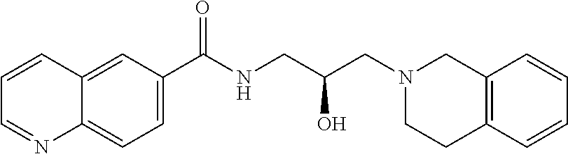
C12=CC(C(NCC(CN3CCC4=C(C3)C=CC=C4)O)=O)=CC=C1N=CC=C2
